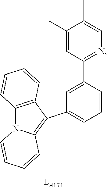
C1(C2=CC=CC(C3=NC=C(C)C(C)=C3)=C2)=C2N(C3=C1C=CC=C3)C=CC=C2
